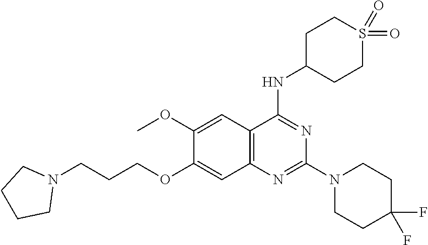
C1CCCN1CCCOC1=CC2=C(C=C1OC)C(NC1CCS(=O)(=O)CC1)=NC(N1CCC(F)(F)CC1)=N2
